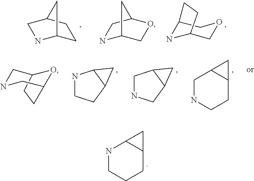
N1CCCC2C1C2.C1C2NCC(C1)C2.C12NC(COC1)CC2.N1C2COC(C1)C2.N1CCC2C1C2.C1NCC2C1C2.C1NCCC2C1C2.C12CCC(CNC1)O2
